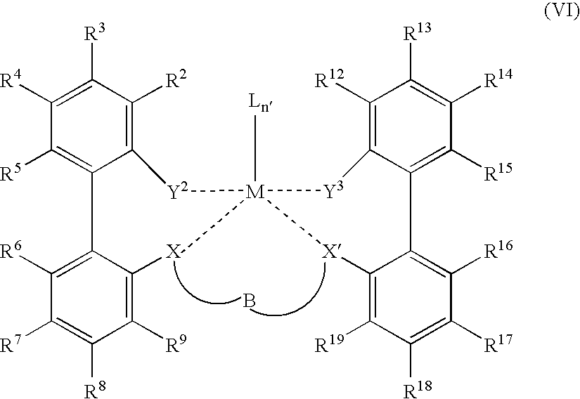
C1([R4])=C([R3])C([R2])=C([Y2][M]2([Ln])(C)[Y3]C3=C([R12])C([R13])=C([R14])C([R15])=C3C3=C([R16])C([R17])=C([R18])C([R19])=C3[X]2)C(C2=C([R6])C([R7])=C([R8])C([R9])=C2[X])=C1[R5].B
